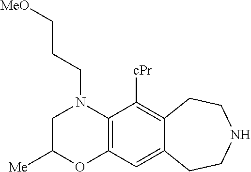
C(N1CC([Me])OC2=C1C([cPr])=C1C(=C2)CCNCC1)CC[MeO]
